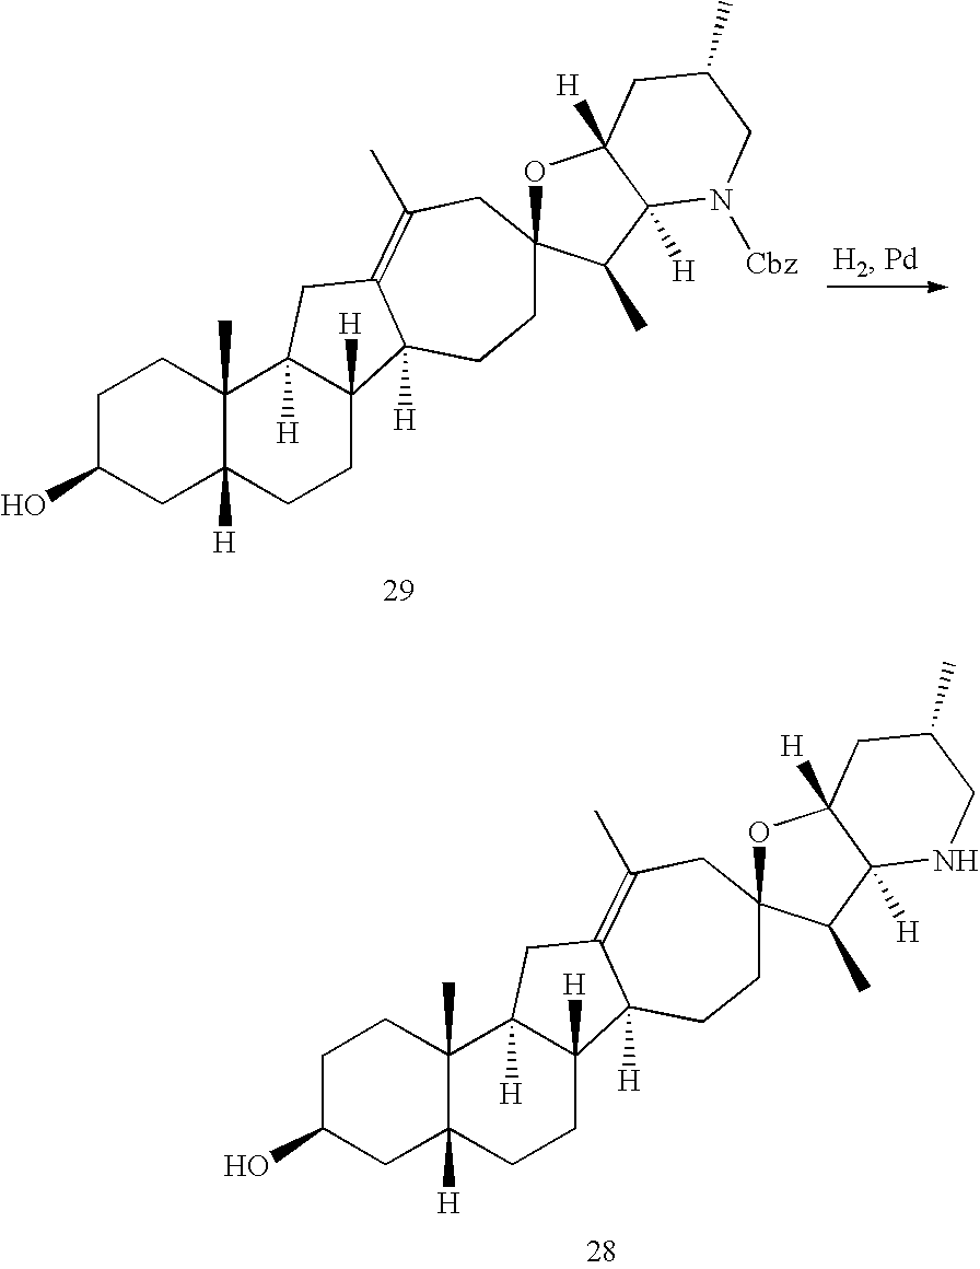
C1C(O)CC2([H])C(C)(C1)C1([H])C([H])(CC2)C2([H])C(=C(C)CC3(CC2)OC2([H])C([H])(C3C)NCC(C)C2)C1.C1C(O)CC2([H])C(C)(C1)C1([H])C([H])(CC2)C2([H])C(=C(C)CC3(CC2)OC2([H])C([H])(C3C)N([Cbz])CC(C)C2)C1
